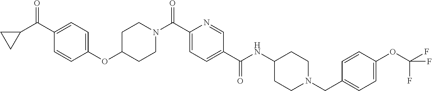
C1(C(C2CC2)=O)=CC=C(OC2CCN(C(C3=CC=C(C(NC4CCN(CC5=CC=C(OC(F)(F)F)C=C5)CC4)=O)C=N3)=O)CC2)C=C1
